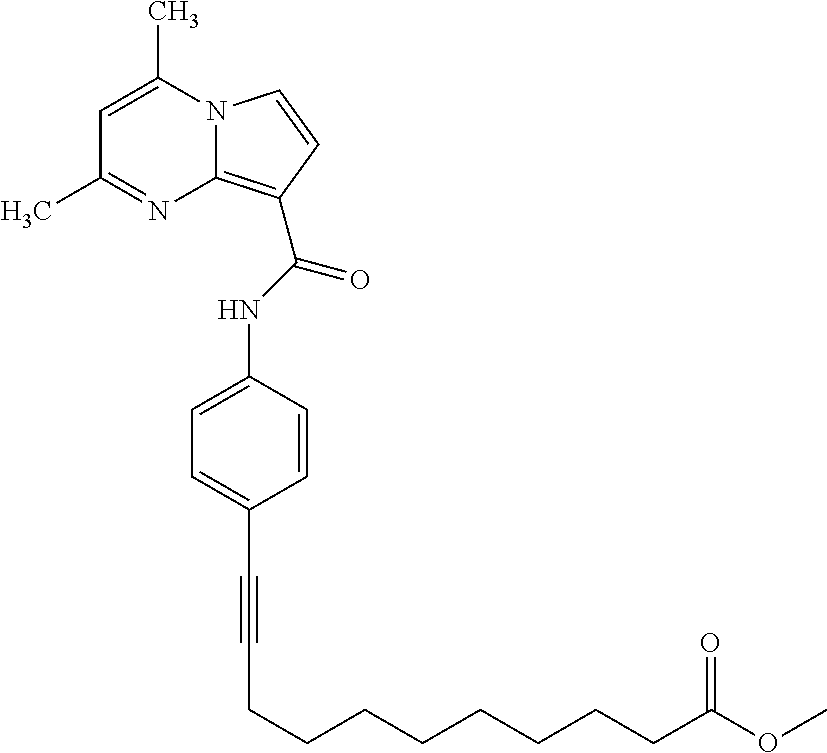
N12C(=C(C(NC3=CC=C(C#CCCCCCCCCC(OC)=O)C=C3)=O)C=C1)N=C(C)C=C2C
